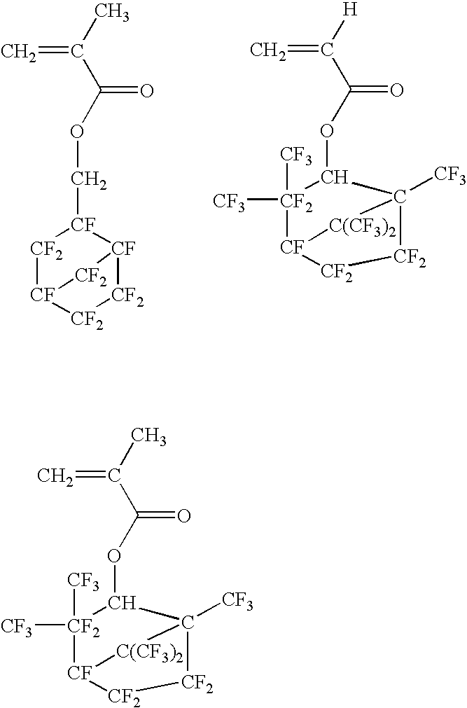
C(OC(=O)C(=C)C)[CF]1[CF2][CF]2[CF2][CF2][CF]1[CF2]2.C1(OC(=O)C(=C)[H])[CF2]([CF3])([CF3])[CF]2[CF2][CF2]C1([CF3])[C(CF3)2]2.C1(OC(=O)C(=C)C)[CF2]([CF3])([CF3])[CF]2[CF2][CF2]C1([CF3])[C(CF3)2]2
